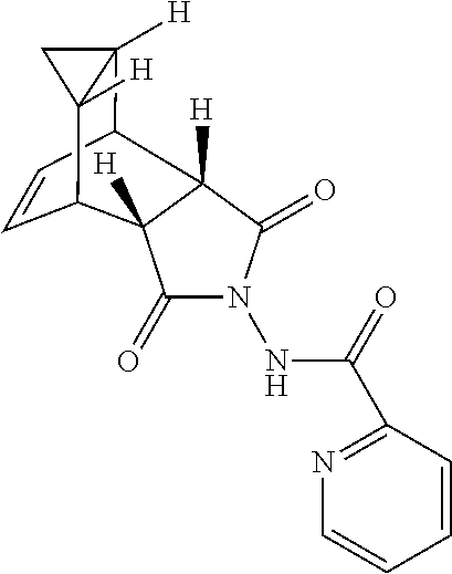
C1C2([H])C3C=CC(C12[H])C1([H])C(=O)N(NC(=O)C2=NC=CC=C2)C(=O)C31[H]
